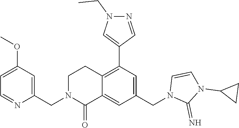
C1(OC)=CC=NC(CN2C(=O)C3=CC(CN4C(=N)N(C5CC5)C=C4)=CC(C4=CN(CC)N=C4)=C3CC2)=C1
